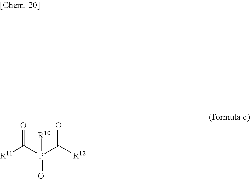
[R11]C(P([R10])(C([R12])=O)=O)=O
